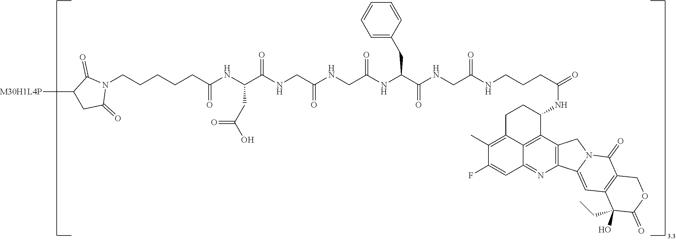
N1(CCCCCC(=O)NC(C(NCC(NCC(NC(C(NCC(NCCCC(=O)NC2CCC3=C(C)C(F)=CC4=NC5=C(C2=C34)CN2C5=CC3=C(C2=O)COC(=O)C3(O)CC)=O)=O)CC2=CC=CC=C2)=O)=O)=O)CC(O)=O)C(=O)C([M30H1L4P])CC1=O
